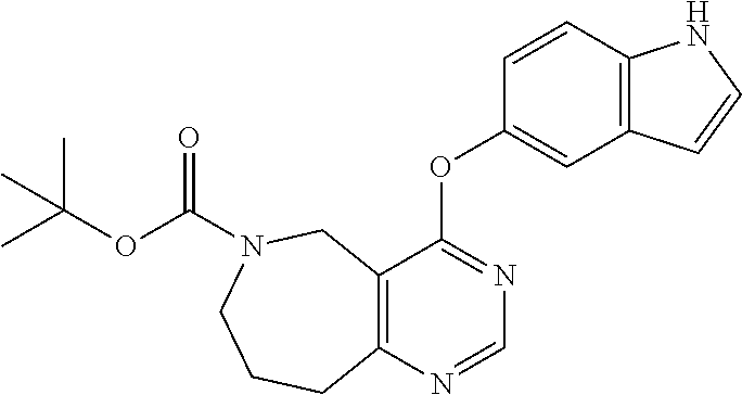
C1=NC2=C(C(OC3=CC4=C(C=C3)NC=C4)=N1)CN(C(OC(C)(C)C)=O)CCC2
